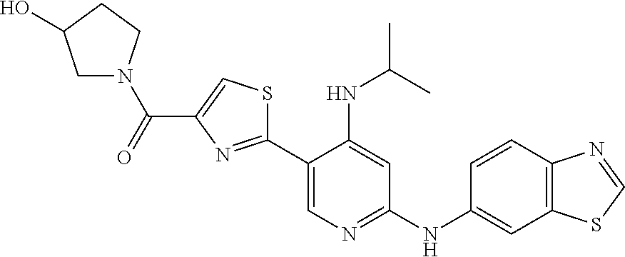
C1N(C(=O)C2=CSC(C3=CN=C(NC4=CC5=C(C=C4)N=CS5)C=C3NC(C)C)=N2)CCC1O
